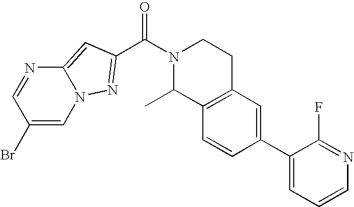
C12=CC(C(N3C(C)C4=C(CC3)C=C(C3=CC=CN=C3F)C=C4)=O)=NN1C=C(Br)C=N2
